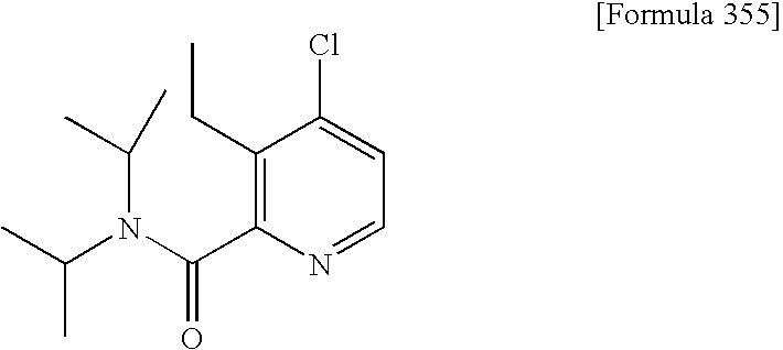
C1(CC)=C(C(N(C(C)C)C(C)C)=O)N=CC=C1Cl
